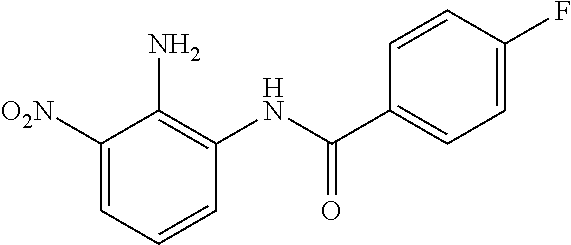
C1([O2N])=CC=CC(NC(C2=CC=C(F)C=C2)=O)=C1N
